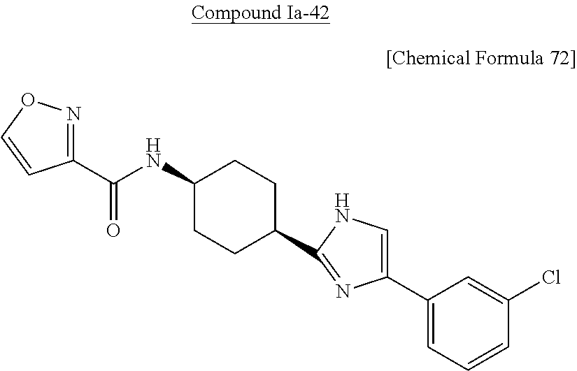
C1(C(NC2CCC(C3=NC(C4=CC=CC(Cl)=C4)=CN3)CC2)=O)=NOC=C1
